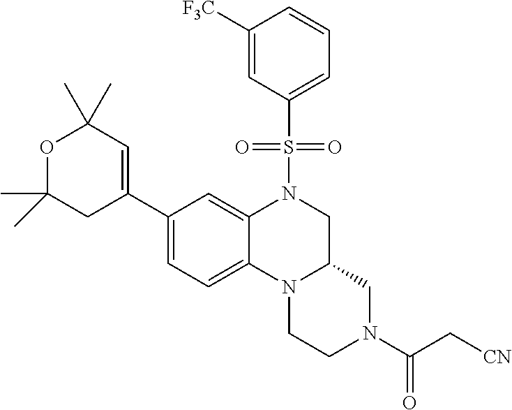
C1([F3C])=CC(S(N2CC3N(C4=CC=C(C5=CC(C)(C)OC(C)(C)C5)C=C24)CCN(C(C[CN])=O)C3)(=O)=O)=CC=C1
